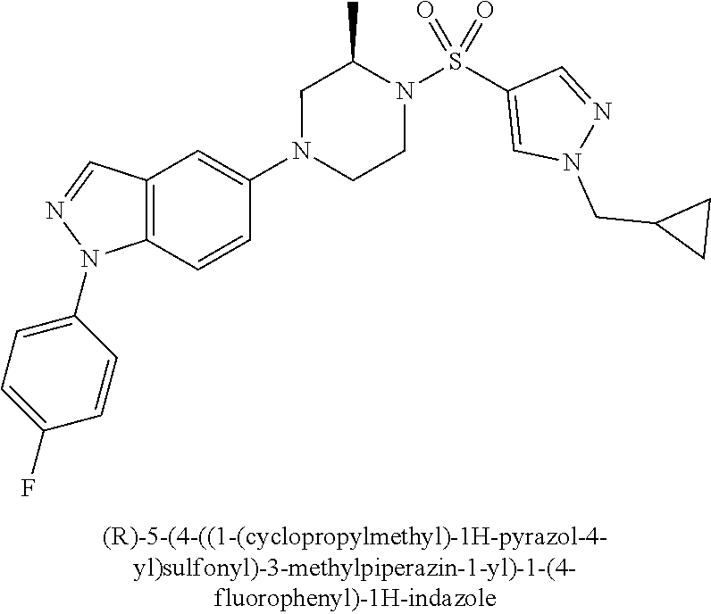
N1(C2=CC3=C(C=C2)N(C2=CC=C(F)C=C2)N=C3)CCN(S(C2=CN(CC3CC3)N=C2)(=O)=O)C(C)C1
